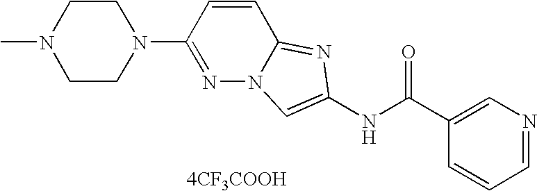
[4CF3COOH].C1=CC=NC=C1C(NC1=CN2N=C(N3CCN(C)CC3)C=CC2=N1)=O
